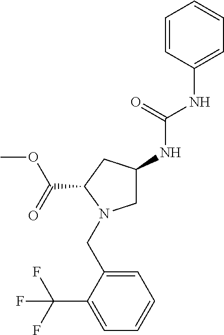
C1=C(NC(NC2CN(CC3=CC=CC=C3C(F)(F)F)C(C(=O)OC)C2)=O)C=CC=C1
